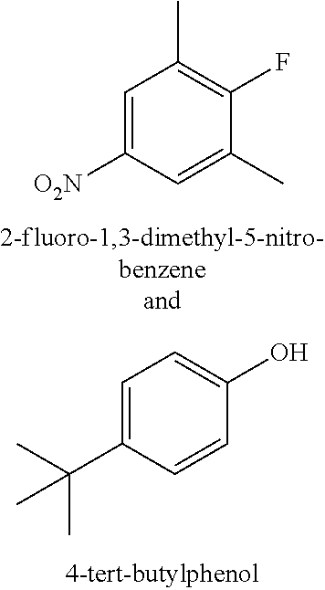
C1=C([O2N])C=C(C)C(F)=C1C.C1=C(C(C)(C)C)C=CC(O)=C1
